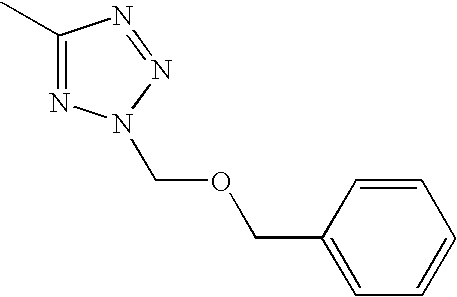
N1=C(C)N=NN1COCC1=CC=CC=C1
